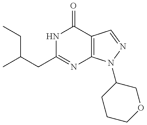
N1C(CC(C)CC)=NC2=C(C1=O)C=NN2C1CCCOC1
